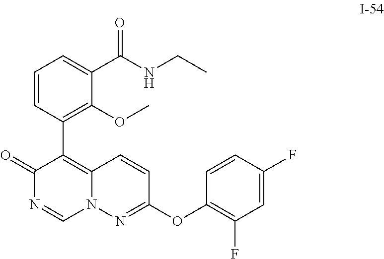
C1(OC2=NN3C(=C(C4=C(OC)C(C(NCC)=O)=CC=C4)C(=O)N=C3)C=C2)=C(F)C=C(F)C=C1
